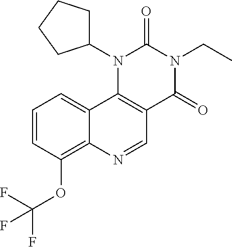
C1=CC(OC(F)(F)F)=C2C(=C1)C1=C(C=N2)C(=O)N(CC)C(=O)N1C1CCCC1
